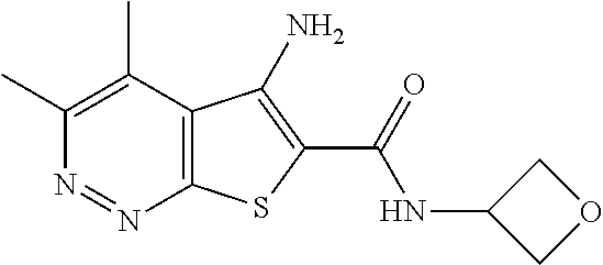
C1(C)=C(C)C2=C(N=N1)SC(C(=O)NC1COC1)=C2N
